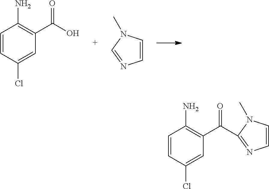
C1=CC(Cl)=CC(C(O)=O)=C1N.C1=CN(C)C=N1.C1=CC(Cl)=CC(C(=O)C2=NC=CN2C)=C1N
